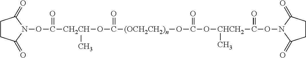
C1CC(=O)N(OC([CH2CH](OC([(OCH2CH2)n]OC(O[CHCH2](C)C(ON2C(=O)CCC2=O)=O)=O)=O)C)=O)C1=O
